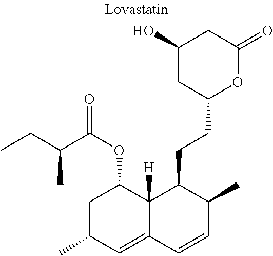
C1(O)CC(CCC2C(C)C=CC3=CC(C)CC(OC(C(C)CC)=O)C23[H])OC(=O)C1
